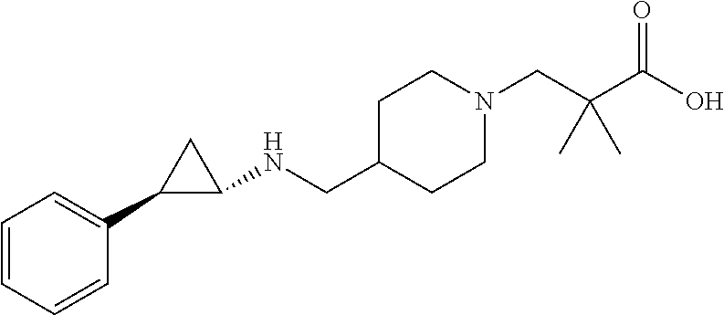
C1=CC=CC(C2C(NCC3CCN(CC(C(O)=O)(C)C)CC3)C2)=C1
